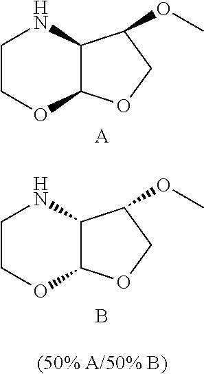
C1COC2C(N1)C(OC)CO2.C1COC2C(N1)C(OC)CO2.[A].B.[(50% A/50% B)]
